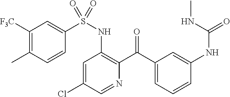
C1=C(Cl)C=NC(C(C2=CC=CC(NC(=O)NC)=C2)=O)=C1NS(=O)(C1=CC([F3C])=C(C)C=C1)=O
